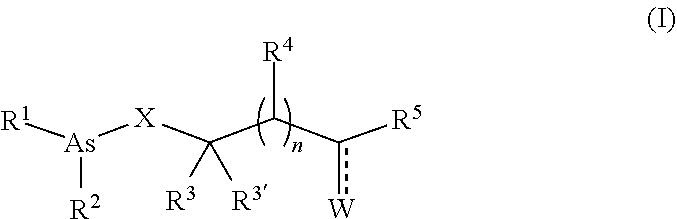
[R1][As]([X]C(C(c([R5])[W])[R4])([R3])[R3])[R2]
